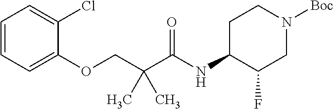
C1=CC=C(OCC(C(NC2C(F)CN([Boc])CC2)=O)(C)C)C(Cl)=C1
